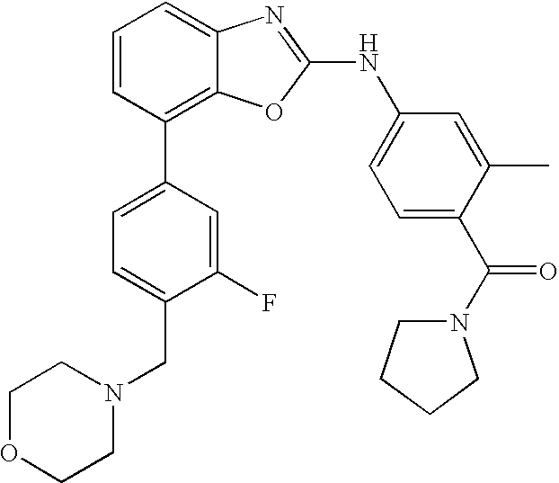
C1=CC(C2=CC=C(CN3CCOCC3)C(F)=C2)=C2C(=C1)N=C(NC1=CC=C(C(N3CCCC3)=O)C(C)=C1)O2
